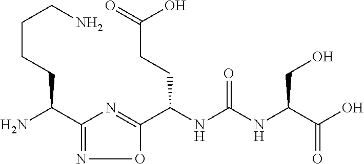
C(NC(NC(C(O)=O)CO)=O)(C1=NC(C(N)CCCCN)=NO1)CCC(O)=O
